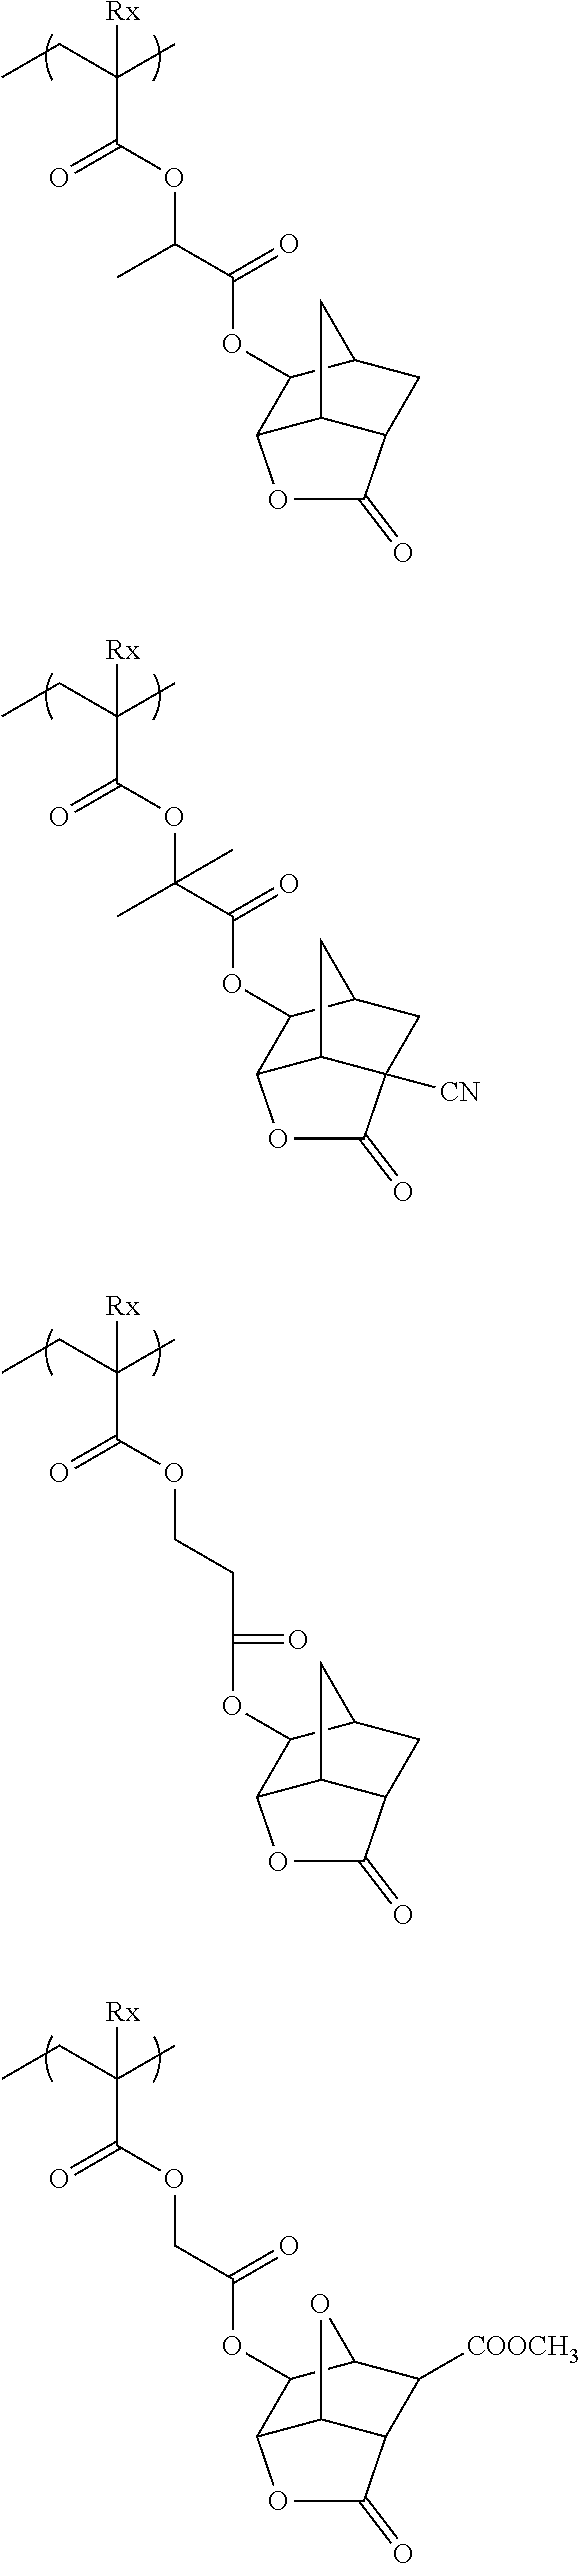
C(CC)(C)([Rx])C(OC(C(OC1C2C3C(CC1C3)C(=O)O2)=O)C)=O.C(CC)(C)([Rx])C(OC(C(OC1C2C3C([CN])(CC1C3)C(=O)O2)=O)(C)C)=O.C(CC)(C)([Rx])C(OCCC(OC1C2C3C(CC1C3)C(=O)O2)=O)=O.C(CC)(C)([Rx])C(OCC(OC1C2C3C(C([COOCH3])C1O3)C(=O)O2)=O)=O
